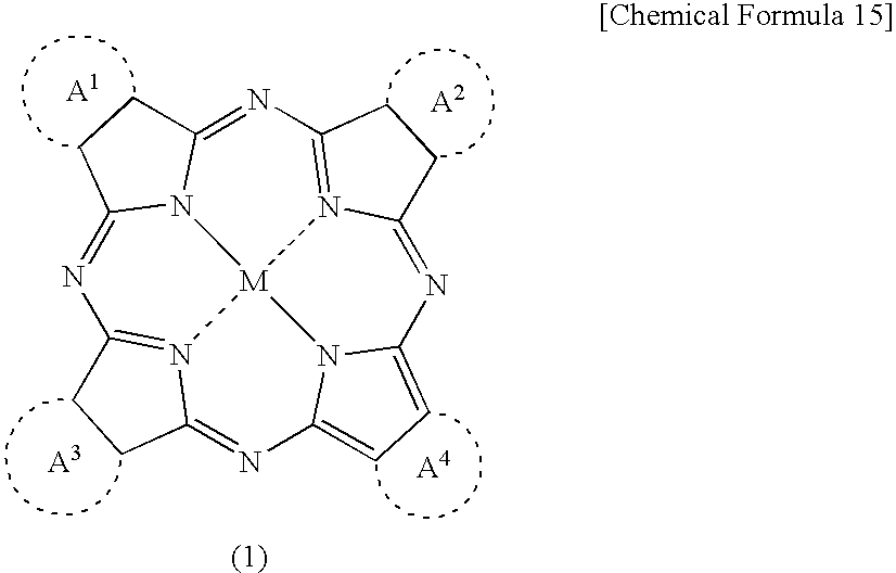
N1=C2N3C(=NC4=N5C(=NC6=CC=C7N6[M]35N3=C1CCC3=N7)CC4)CC2
